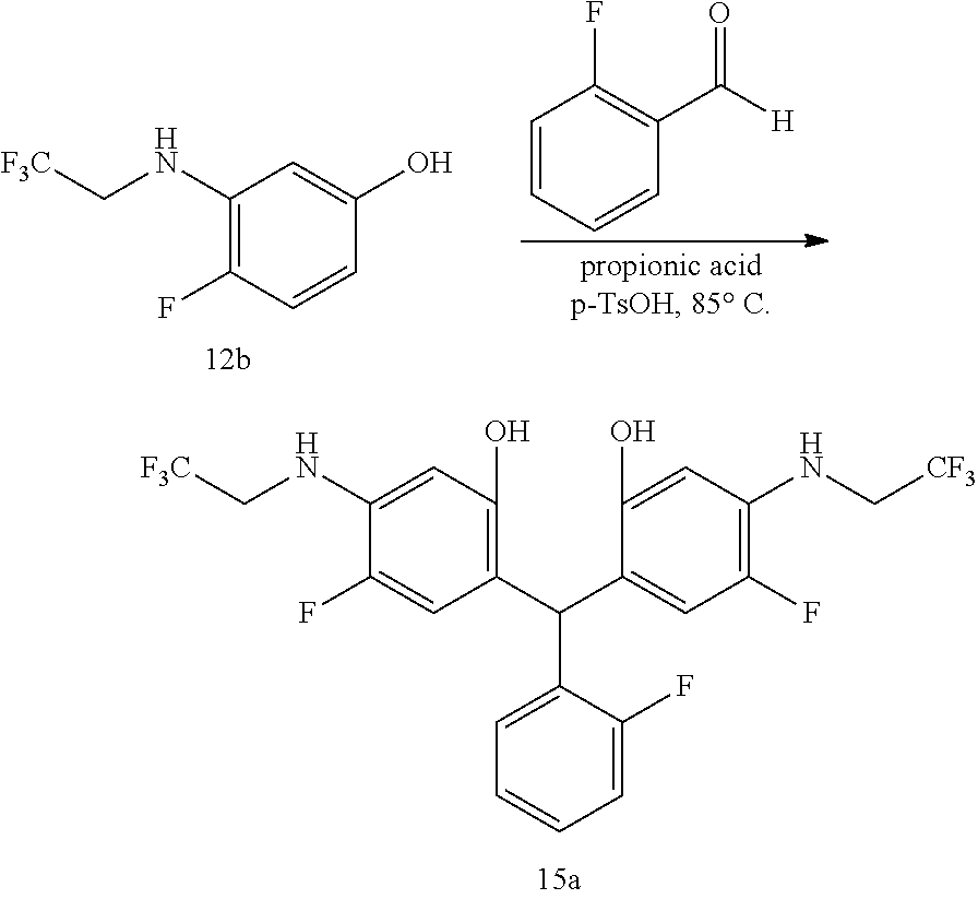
C1(NC[F3C])=CC(O)=C(C(C2=CC(F)=C(NC[CF3])C=C2O)C2=CC=CC=C2F)C=C1F.C1(NC[F3C])=C(F)C=CC(O)=C1.C1=CC=CC(C([H])=O)=C1F
